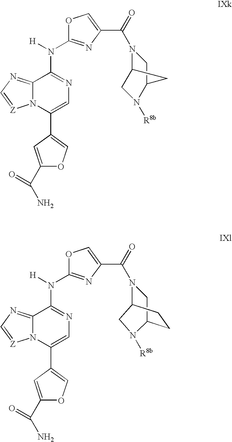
N12C(=NC=[Z]1)C(N([H])C1=NC(C(=O)N3C4CN([R8b])C(C3)C4)=CO1)=NC=C2C1=COC(C(N)=O)=C1.N12C(=NC=[Z]1)C(N([H])C1=NC(C(=O)N3CC4CCC3CN4[R8b])=CO1)=NC=C2C1=COC(C(N)=O)=C1
